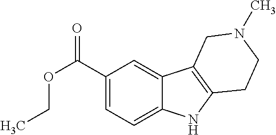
C1(C(OCC)=O)=CC=C2C(=C1)C1=C(N2)CCN(C)C1
